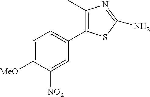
C1=C([MeO])C([NO2])=CC(C2=C(C)N=C(N)S2)=C1
